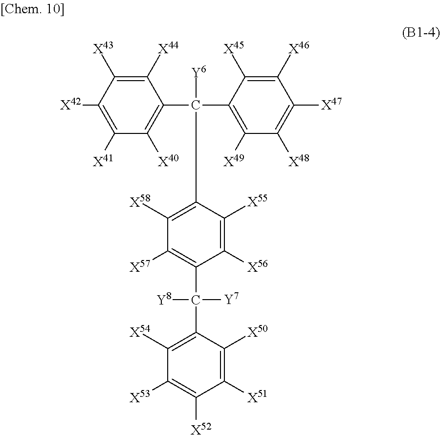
C1([X44])=C([X43])C([X42])=C([X41])C([X40])=C1C(C1=C([X49])C([X48])=C([X47])C([X46])=C1[X45])([Y6])C1=C([X58])C([X57])=C(C(C2=C([X54])C([X53])=C([X52])C([X51])=C2[X50])([Y8])[Y7])C([X56])=C1[X55]
